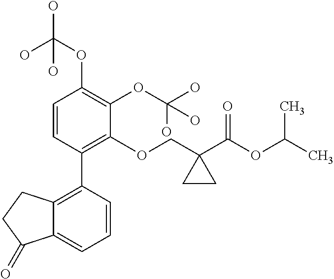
C1=CC(C2=C3C(=CC=C2)C(=O)CC3)=C(OCC2(C(OC(C)C)=O)CC2)C(OC(O)(O)O)=C1OC(O)(O)O
